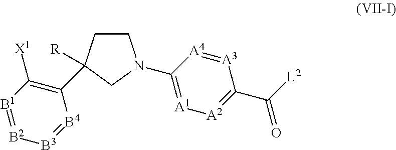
C1CC([R])(C2=C([X1])[B1]=[B2][B3]=[B4]2)CN1C1=[A1][A2]=C(C([L2])=O)[A3]=[A4]1
